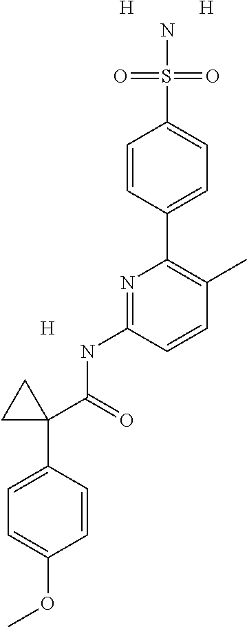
C1=CC(C2=C(C)C=CC(NC(=O)C3(C4=CC=C(OC)C=C4)CC3)=N2)=CC=C1S(=O)(=O)N.[H].[H].[H]
